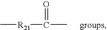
C[R21]C(C)=O.[groups]
